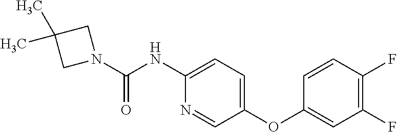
N1(C(=O)NC2=CC=C(OC3=CC(F)=C(F)C=C3)C=N2)CC(C)(C)C1
